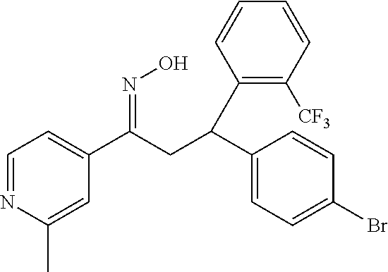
C1=NC(C)=CC(C(CC(C2=CC=C(Br)C=C2)C2=C([CF3])C=CC=C2)=NO)=C1
